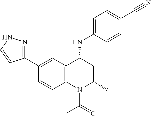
C1(NC2CC(C)N(C(C)=O)C3=C2C=C(C2=NNC=C2)C=C3)=CC=C(C#N)C=C1
